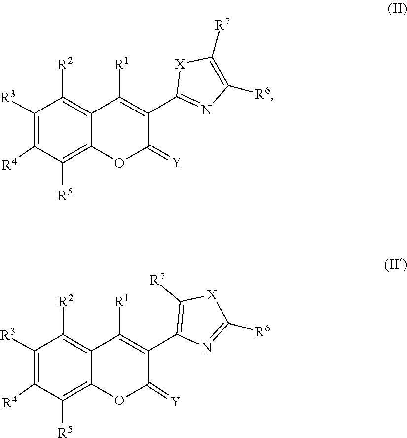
[X]1C([R7])=C([R6])N=C1C1=C([R1])C2=C([R2])C([R3])=C([R4])C([R5])=C2OC1=[Y].C1(C2=C([R1])C3=C([R2])C([R3])=C([R4])C([R5])=C3OC2=[Y])=C([R7])[X]C([R6])=N1
